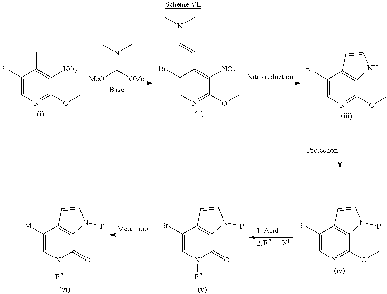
C1(Br)=CN=C(OC)C2=C1C=CN2P.C1(Br)=CN([R7])C(=O)C2=C1C=CN2P.C1([M])=CN([R7])C(=O)C2=C1C=CN2P.[R7][X1].C1(Br)=CN=C(OC)C([NO2])=C1C.C1(Br)=CN=C(OC)C([NO2])=C1C=CN(C)C.[MeO]C([OMe])N(C)C.C1(Br)=CN=C(OC)C2=C1C=CN2
